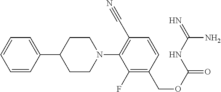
C1=C(C2CCN(C3=C(C#N)C=CC(COC(=O)NC(=N)N)=C3F)CC2)C=CC=C1
